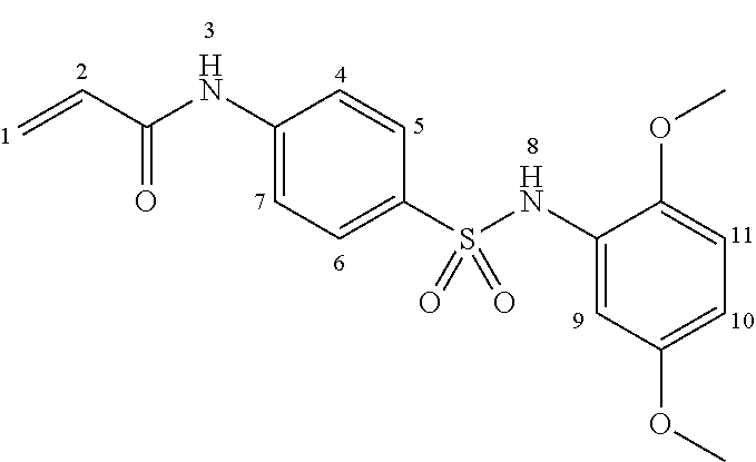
C1(NS(C2=CC=C(NC(=O)C=C)C=C2)(=O)=O)=CC(OC)=CC=C1OC
